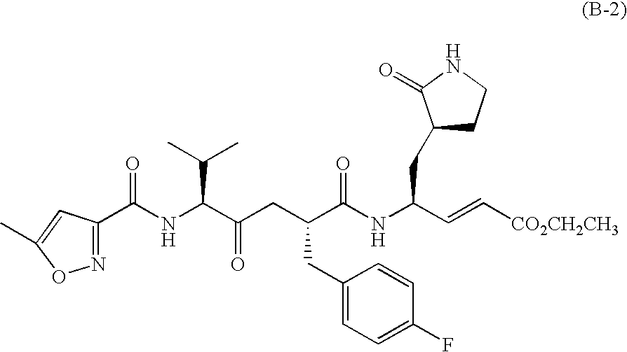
C(NC(C(=O)CC(C(NC(C=C[CO2CH2CH3])CC1CCNC1=O)=O)CC1=CC=C(F)C=C1)C(C)C)(=O)C1=NOC(C)=C1
